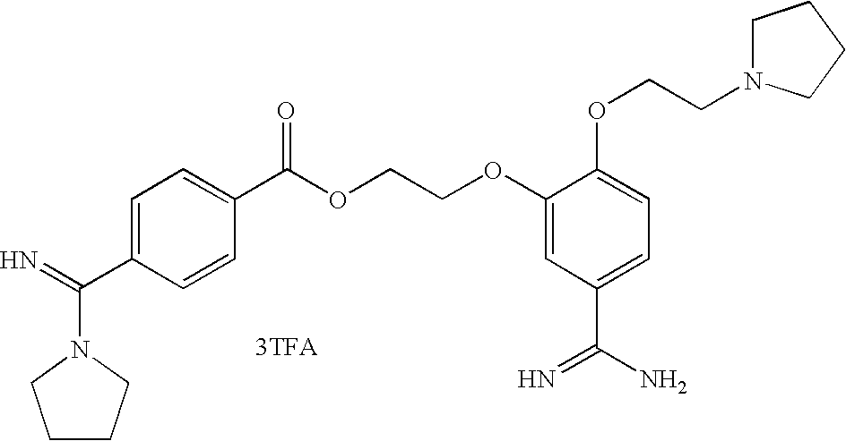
[3TFA].N1(C(=N)C2=CC=C(C(OCCOC3=CC(C(N)=N)=CC=C3OCCN3CCCC3)=O)C=C2)CCCC1
